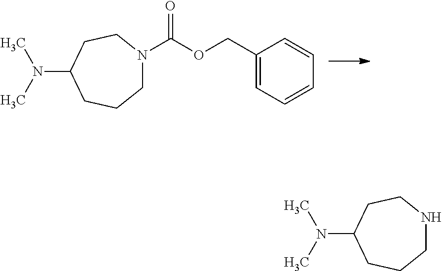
C1(N(C)C)CCCN(C(OCC2=CC=CC=C2)=O)CC1.C1(N(C)C)CCCNCC1
